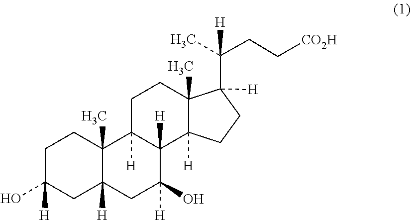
OC1([H])CC2([H])C(C)(CC1)C1([H])CCC3(C)C([H])(CCC3(C([H])(CC[CO2H])C)[H])C1([H])C(O)([H])C2
